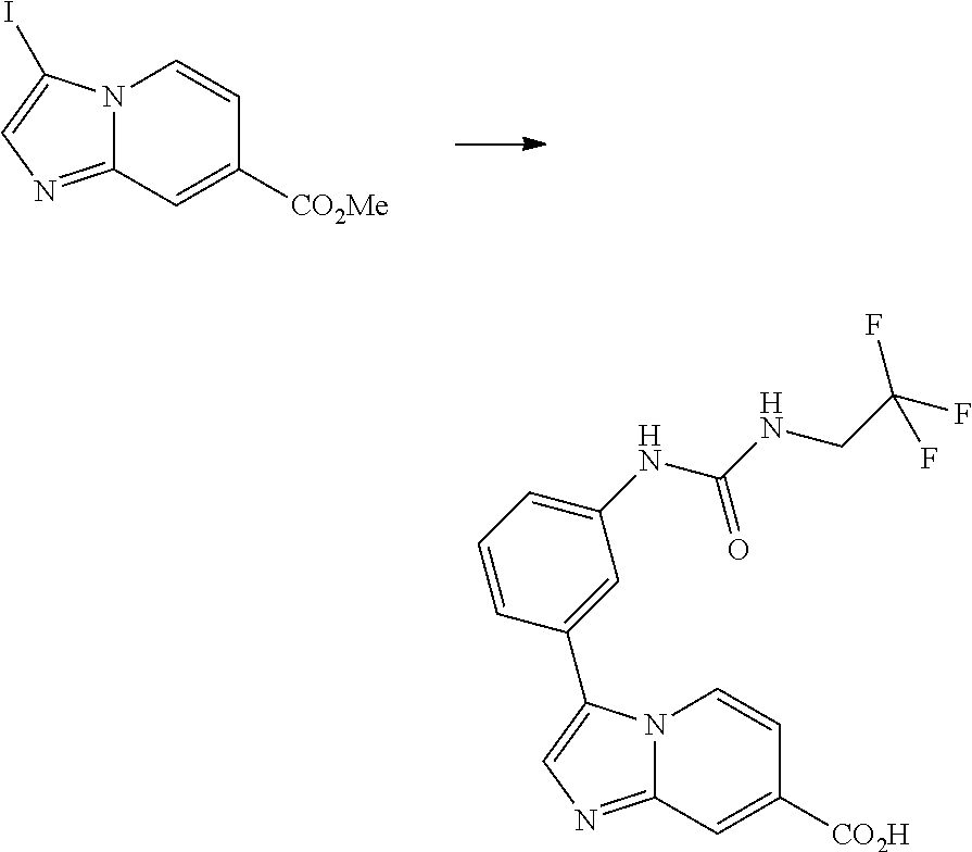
C12=NC=C(I)N1C=CC([CO2Me])=C2.C12=NC=C(C3=CC(NC(NCC(F)(F)F)=O)=CC=C3)N1C=CC([CO2H])=C2
